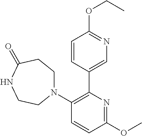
C1(N2CCC(=O)NCC2)=C(C2=CN=C(OCC)C=C2)N=C(OC)C=C1
